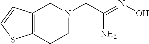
NC(=NO)CN1CCC2=C(C1)C=CS2
